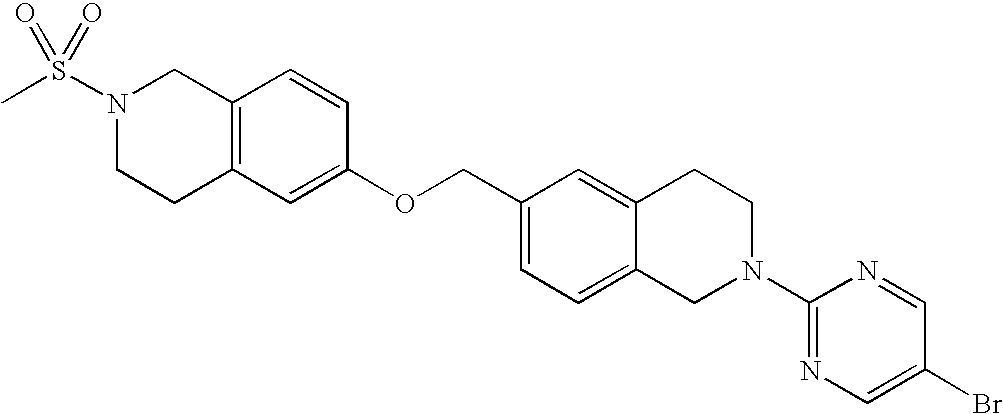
C12=C(CCN(S(C)(=O)=O)C1)C=C(OCC1=CC=C3C(=C1)CCN(C1=NC=C(Br)C=N1)C3)C=C2
